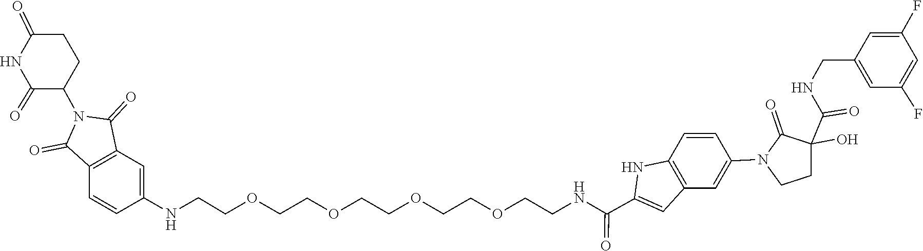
C1=C(CNC(C2(O)CCN(C3=CC4=C(NC(C(NCCOCCOCCOCCOCCNC5=CC6=C(C(=O)N(C7C(=O)NC(=O)CC7)C6=O)C=C5)=O)=C4)C=C3)C2=O)=O)C=C(F)C=C1F
